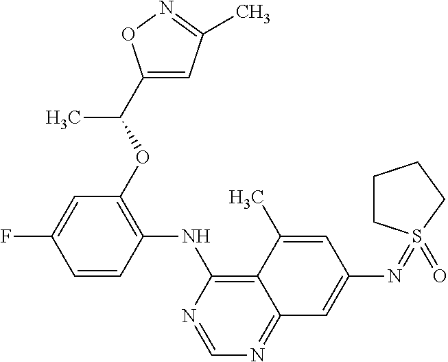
C1=CC(NC2=C3C(=NC=N2)C=C(N=S2(=O)CCCC2)C=C3C)=C(OC(C)C2=CC(C)=NO2)C=C1F
